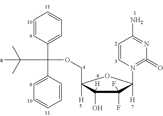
OC1([H])C(F)(F)C(N2=C(=O)N=C(N)C=C2)([H])OC1(COC(C1=CC=CC=C1)(C1=CC=CC=C1)C(C)(C)C)[H]
